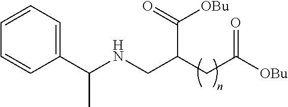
C1=CC=C(C(C)NCC(CC([OBu])=O)C(=O)[OBu])C=C1
